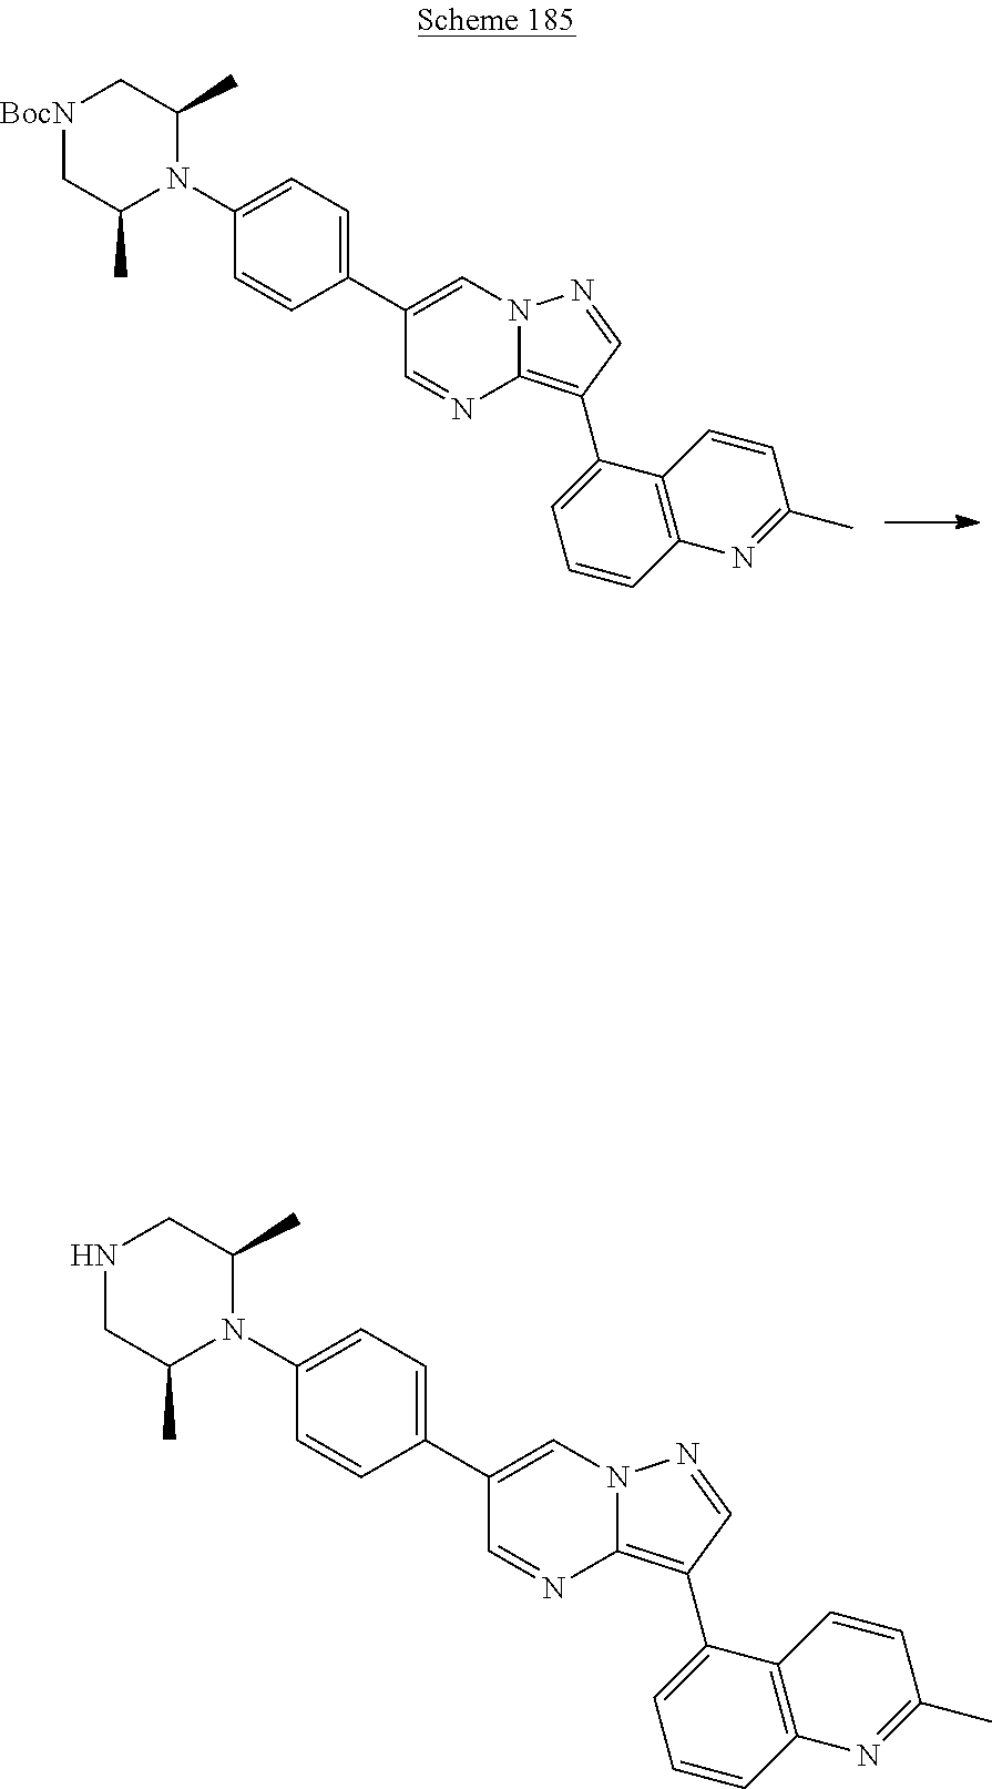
N1CC(C)N(C2=CC=C(C3=CN4C(=C(C5=CC=CC6=C5C=CC(C)=N6)C=N4)N=C3)C=C2)C(C)C1.[BocN]1CC(C)N(C2=CC=C(C3=CN4C(=C(C5=CC=CC6=C5C=CC(C)=N6)C=N4)N=C3)C=C2)C(C)C1
